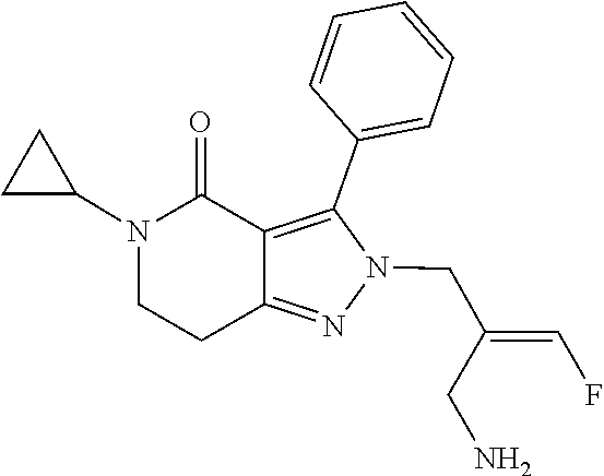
C(CN)(CN1N=C2CCN(C3CC3)C(=O)C2=C1C1=CC=CC=C1)=CF
